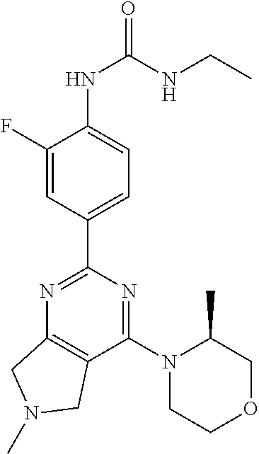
N1=C(C2=CC=C(NC(=O)NCC)C(F)=C2)N=C(N2CCOCC2C)C2=C1CN(C)C2
